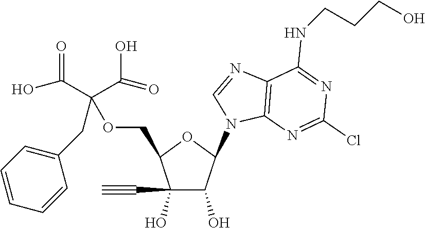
C1(C#C)(O)C(O)C(N2C=NC3=C2N=C(Cl)N=C3NCCCO)OC1COC(C(=O)O)(CC1=CC=CC=C1)C(O)=O
